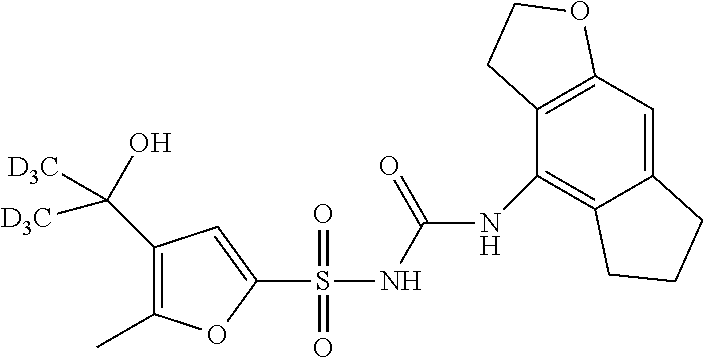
N(C(NS(C1=CC(C([D3C])([D3C])O)=C(C)O1)(=O)=O)=O)C1=C2C(=CC3=C1CCO3)CCC2
